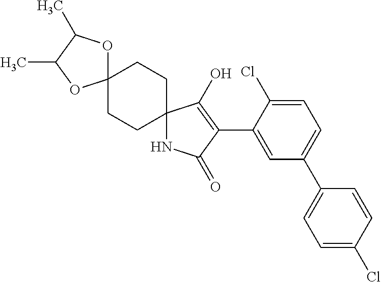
N1C2(C(O)=C(C3=CC(C4=CC=C(Cl)C=C4)=CC=C3Cl)C1=O)CCC1(CC2)OC(C)C(C)O1
